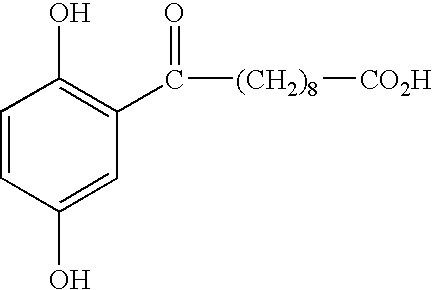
C1=CC(O)=CC(C(=O)[(CH2)8][CO2H])=C1O
